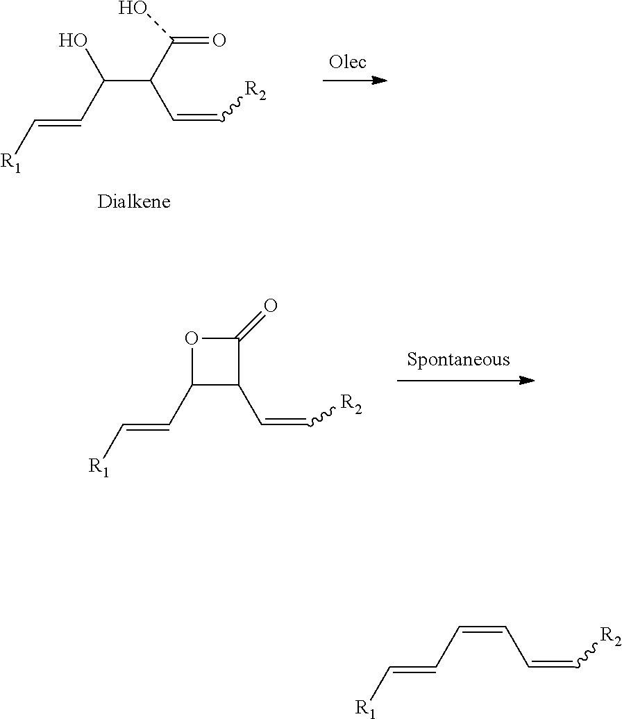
C1(C=C[R1])C(C=C[R2])C(=O)O1.C(C(C=C[R2])C(O)=O)(C=C[R1])O.C(=CC=C[R2])C=C[R1]
